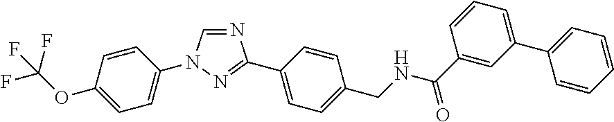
N1=CN(C2=CC=C(OC(F)(F)F)C=C2)N=C1C1=CC=C(CNC(C2=CC(C3=CC=CC=C3)=CC=C2)=O)C=C1
